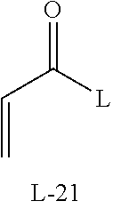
C=CC(=O)[L]
